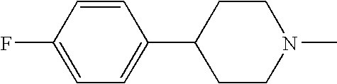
C1(F)=CC=C(C2CCN(C)CC2)C=C1
